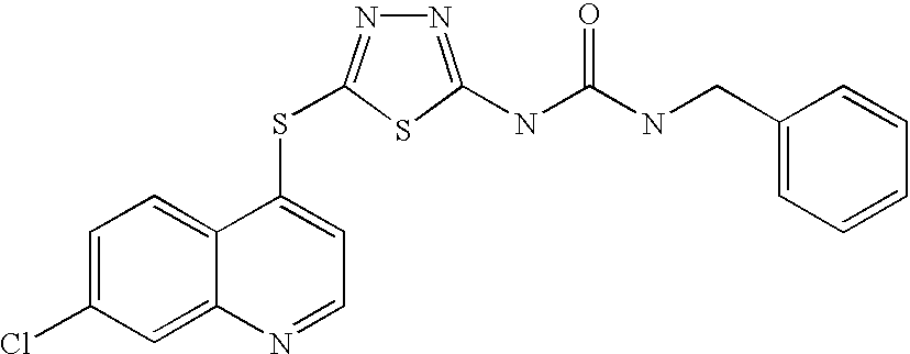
C1=C(Cl)C=C2C(=C1)C(SC1=NN=C(NC(=O)NCC3=CC=CC=C3)S1)=CC=N2
